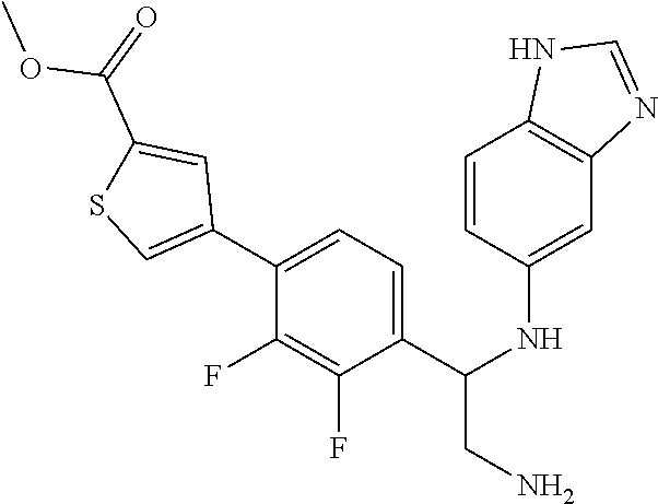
C1(C2=CSC(C(OC)=O)=C2)=CC=C(C(NC2=CC3=C(C=C2)NC=N3)CN)C(F)=C1F
